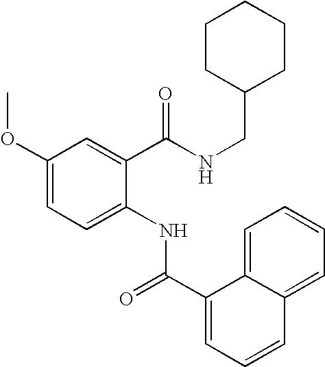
C1(OC)=CC=C(NC(C2=CC=CC3=CC=CC=C23)=O)C(C(NCC2CCCCC2)=O)=C1
